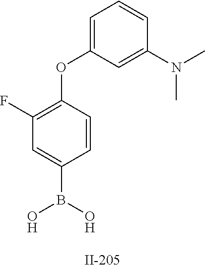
C1(F)=C(OC2=CC=CC(N(C)C)=C2)C=CC(B(O)O)=C1
